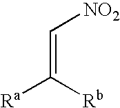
[Ra]C([Rb])=C[NO2]
